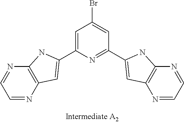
C1=NC2=C(N=C1)NC(C1=CC(Br)=CC(C3=CC4=C(N=CC=N4)N3)=N1)=C2
